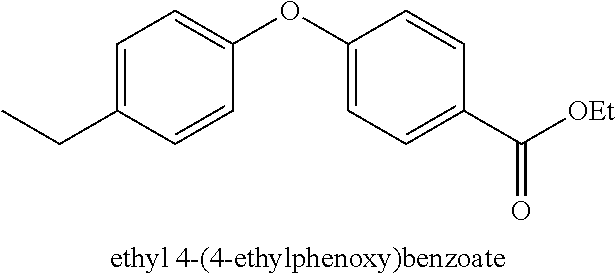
C1=C(CC)C=CC(OC2=CC=C(C([OEt])=O)C=C2)=C1
